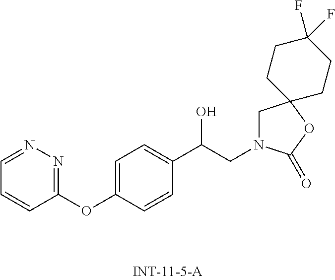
O(C1=CC=C(C(CN2CC3(OC2=O)CCC(F)(F)CC3)O)C=C1)C1=NN=CC=C1
